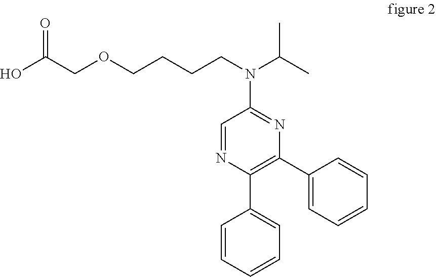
C1=CC=CC=C1C1=C(C2=CC=CC=C2)N=C(N(CCCCOCC(O)=O)C(C)C)C=N1
